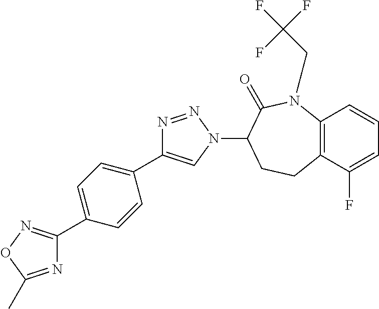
N1=C(C)ON=C1C1=CC=C(C2=CN(C3CCC4=C(N(CC(F)(F)F)C3=O)C=CC=C4F)N=N2)C=C1
